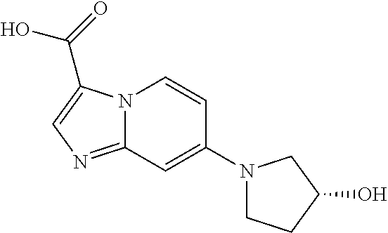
C(O)(=O)C1=CN=C2N1C=CC(N1CCC(O)C1)=C2
